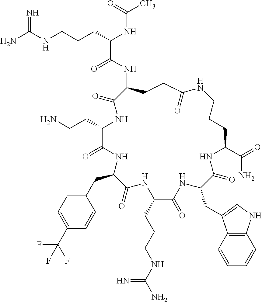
NC(NCCCC(NC(C)=O)C(=O)NC1CCC(=O)NCCCC(C(=O)N)NC(=O)C(CC2=CNC3=C2C=CC=C3)NC(=O)C(CCCNC(N)=N)NC(=O)C(CC2=CC=C(C(F)(F)F)C=C2)NC(=O)C(CCN)NC1=O)=N
